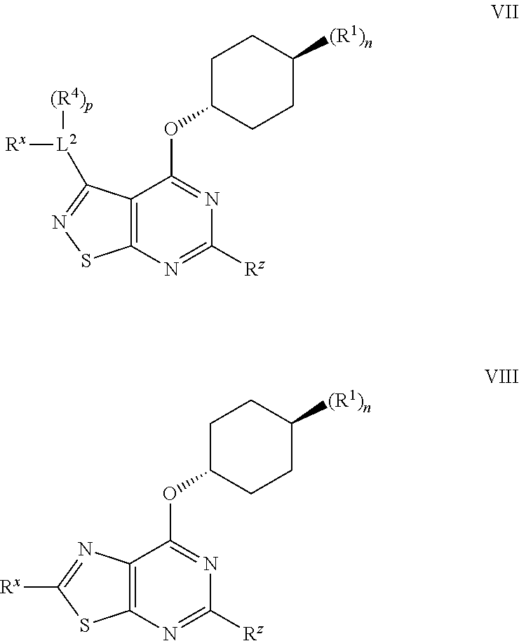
C12=C(N=C([Rz])N=C1OC1CCC([(R1)n])CC1)SN=C2[L2]([Rx])[(R4)p].C12=C(N=C([Rz])N=C1OC1CCC([(R1)n])CC1)SC([Rx])=N2
